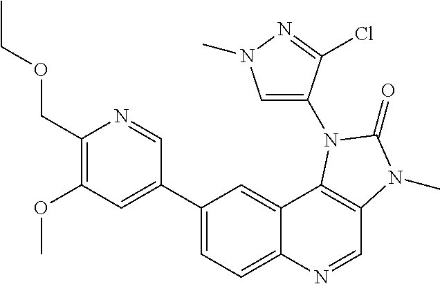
C1(COCC)=C(OC)C=C(C2=CC=C3C(=C2)C2=C(C=N3)N(C)C(=O)N2C2=CN(C)N=C2Cl)C=N1
